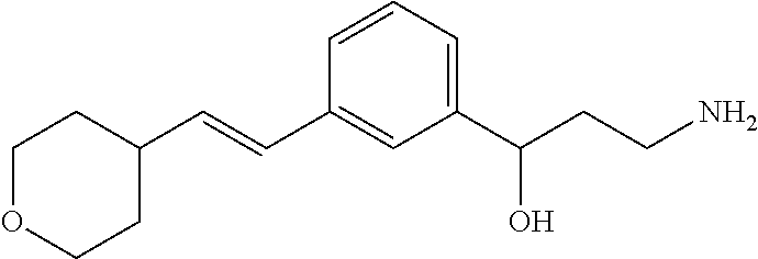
C1OCCC(C=CC2=CC(C(CCN)O)=CC=C2)C1
